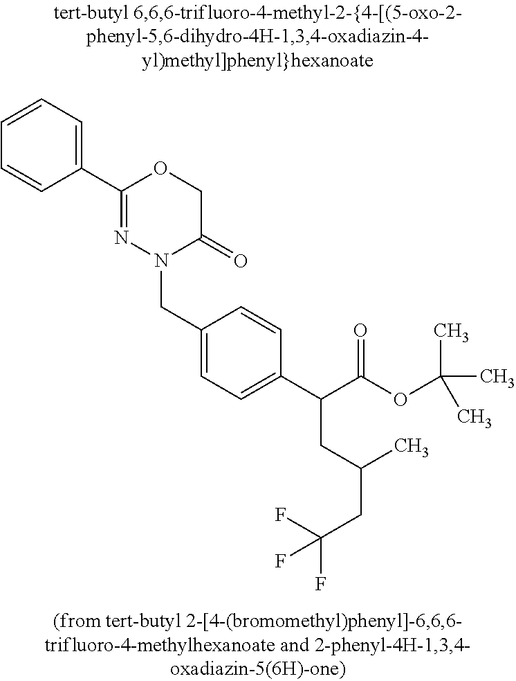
C1=CC=C(C2=NN(CC3=CC=C(C(C(OC(C)(C)C)=O)CC(CC(F)(F)F)C)C=C3)C(=O)CO2)C=C1
